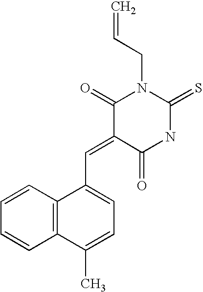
O=C1C(=CC2=CC=C(C)C3=C2C=CC=C3)C(=O)N(CC=C)C(=S)N1
